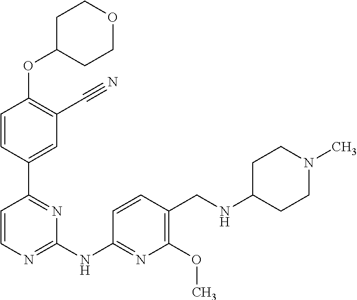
O(C1=C(C#N)C=C(C2=NC(NC3=NC(OC)=C(CNC4CCN(C)CC4)C=C3)=NC=C2)C=C1)C1CCOCC1
